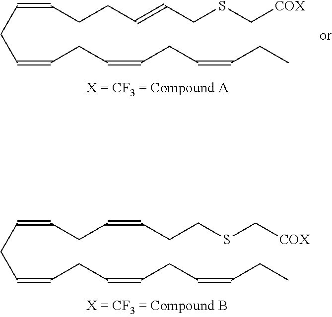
C(=CCC=CCC=CCCSC[COX])CC=CCC=CCC.C(=CCC=CCCC=CCSC[COX])CC=CCC=CCC
